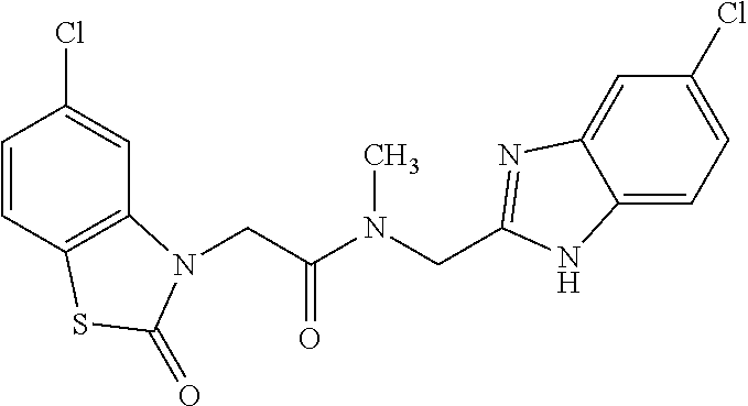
C1=CC2=C(C=C1Cl)N(CC(N(CC1=NC3=CC(Cl)=CC=C3N1)C)=O)C(=O)S2
